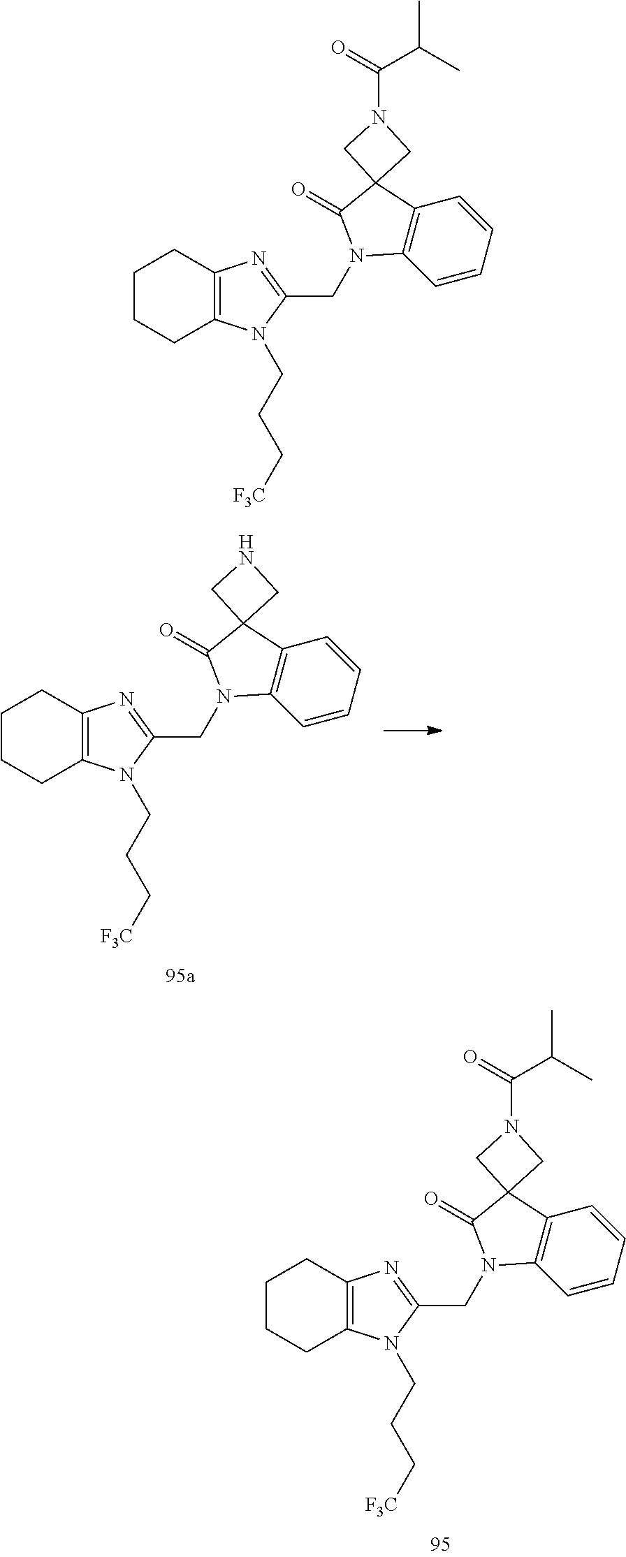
C1CCC2=C(C1)N=C(CN1C3=C(C=CC=C3)C3(C1=O)CN(C(C(C)C)=O)C3)N2CCC[F3C].C1CCC2=C(C1)N=C(CN1C3=C(C=CC=C3)C3(C1=O)CNC3)N2CCC[F3C].C1CCC2=C(C1)N=C(CN1C3=C(C=CC=C3)C3(C1=O)CN(C(C(C)C)=O)C3)N2CCC[F3C]
